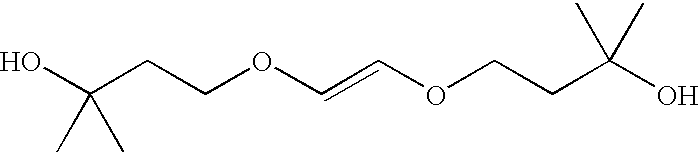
C(CCOC=COCCC(O)(C)C)(O)(C)C
